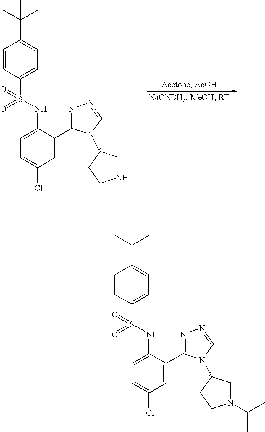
C1=C(C2=NN=CN2C2CNCC2)C(NS(C2=CC=C(C(C)(C)C)C=C2)(=O)=O)=CC=C1Cl.C1=C(C2=NN=CN2C2CN(C(C)C)CC2)C(NS(C2=CC=C(C(C)(C)C)C=C2)(=O)=O)=CC=C1Cl
